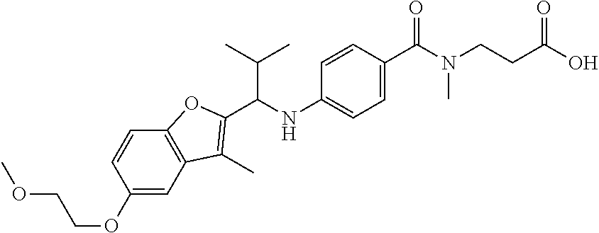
COCCOC1=CC2=C(C=C1)OC(C(NC1=CC=C(C(N(CCC(O)=O)C)=O)C=C1)C(C)C)=C2C
